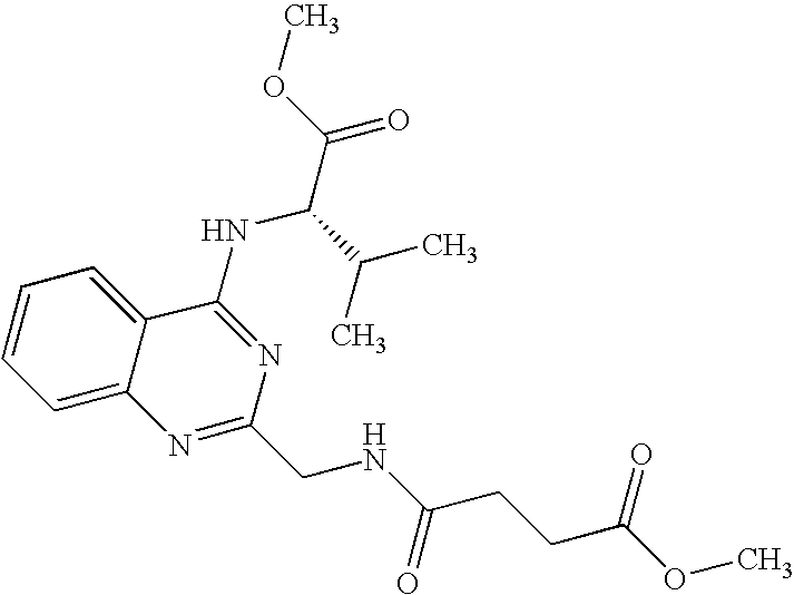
C12=CC=CC=C1C(NC(C(=O)OC)C(C)C)=NC(CNC(CCC(OC)=O)=O)=N2
